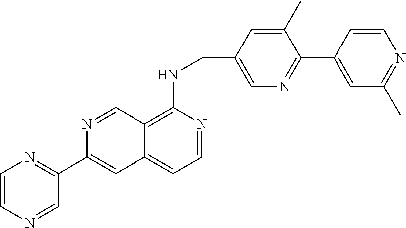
C12=C(NCC3=CN=C(C4=CC(C)=NC=C4)C(C)=C3)N=CC=C1C=C(C1=NC=CN=C1)N=C2
